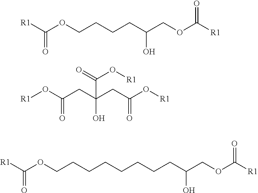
[R1]C(OCCCCCCCCC(COC([R1])=O)O)=O.[R1]C(OCCCCC(COC([R1])=O)O)=O.[R1]OC(CC(CC(=O)O[R1])(O)C(O[R1])=O)=O
